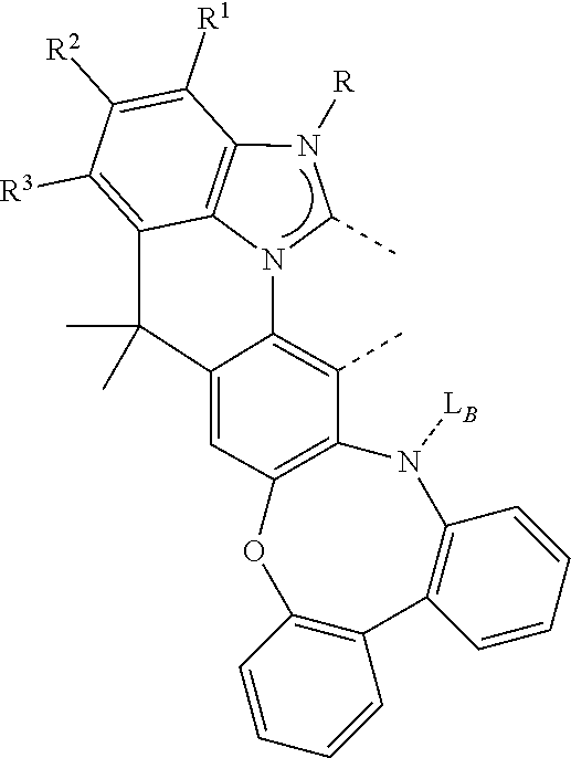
C12=C3N(C4=C(C)C5=C(C=C4C(C)(C)C3=C([R3])C([R2])=C1[R1])OC1=C(C3=C(N5[LB])C=CC=C3)C=CC=C1)C(C)N2[R]
